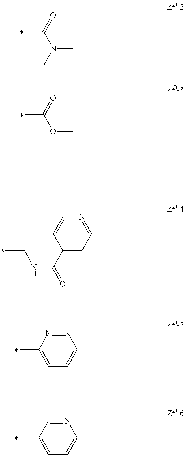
CC(=O)N(C)C.CC(=O)OC.CCNC(=O)C1=CC=NC=C1.CC1=CC=CC=N1.CC1=CC=CN=C1
